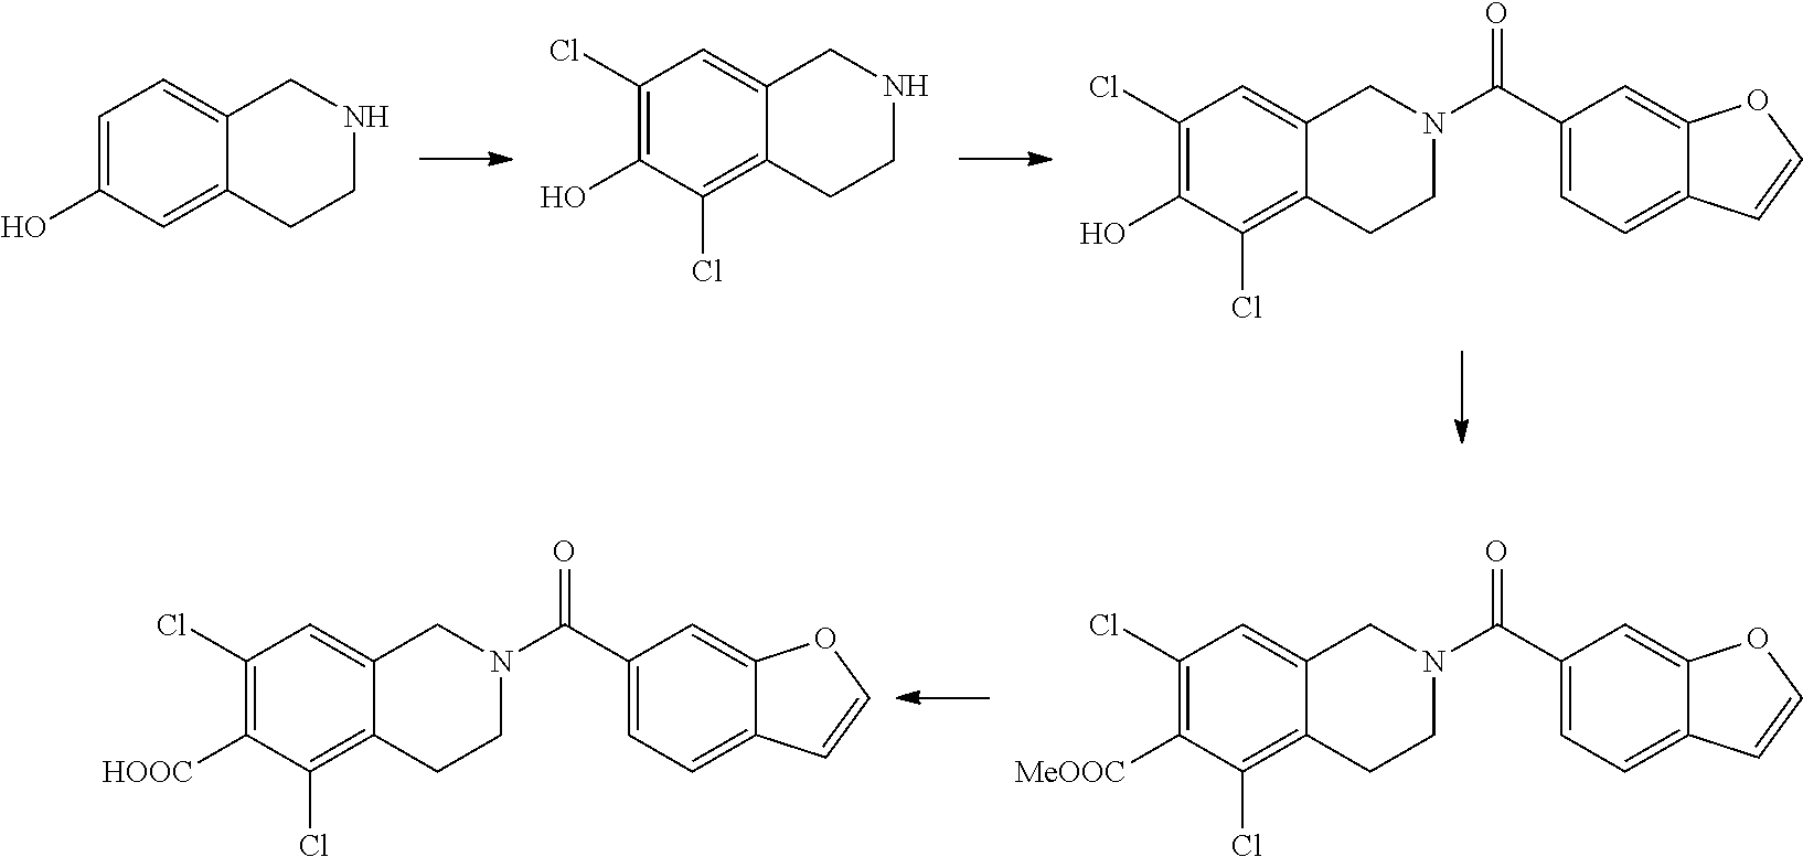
C1=C(O)C=C2C(=C1)CNCC2.C1(Cl)=C(O)C(Cl)=C2C(=C1)CNCC2.C1(Cl)=C(O)C(Cl)=C2C(=C1)CN(C(C1=CC=C3C(=C1)OC=C3)=O)CC2.C1(Cl)=C([MeOOC])C(Cl)=C2C(=C1)CN(C(C1=CC=C3C(=C1)OC=C3)=O)CC2.C1(Cl)=C([HOOC])C(Cl)=C2C(=C1)CN(C(C1=CC=C3C(=C1)OC=C3)=O)CC2
